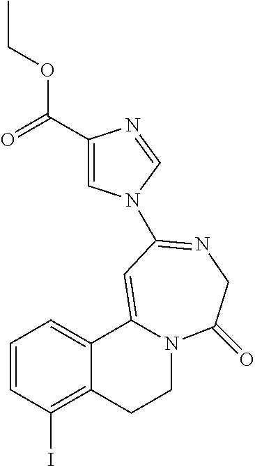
C1=CC(I)=C2C(=C1)C1=CC(N3C=C(C(OCC)=O)N=C3)=NCC(=O)N1CC2
